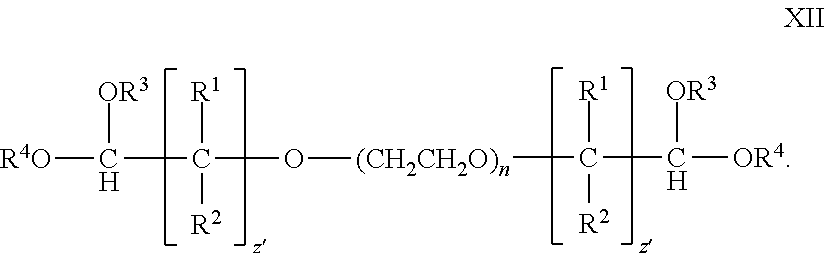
[(CH2CH2O)n](C([R1])([R2])C([OR4])[OR3])OC(C([R4O])[OR3])([R1])[R2]
